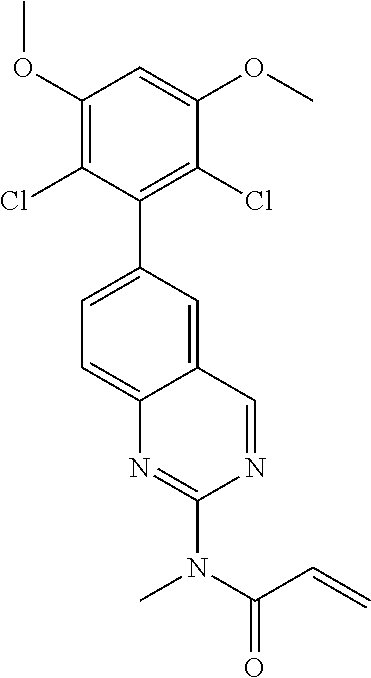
C1(OC)=C(Cl)C(C2=CC=C3C(=C2)C=NC(N(C(C=C)=O)C)=N3)=C(Cl)C(OC)=C1
